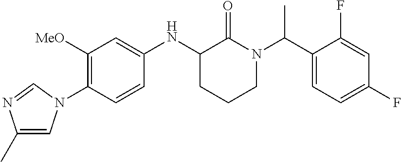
C1([MeO])=C(N2C=C(C)N=C2)C=CC(NC2CCCN(C(C3=CC=C(F)C=C3F)C)C2=O)=C1
